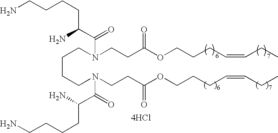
[4HCl].C(CCN(CCC(OCCCC=CCC)=O)C(C(CCCCN)N)=O)CN(CCC(OCCCC=CCC)=O)C(C(CCCCN)N)=O
